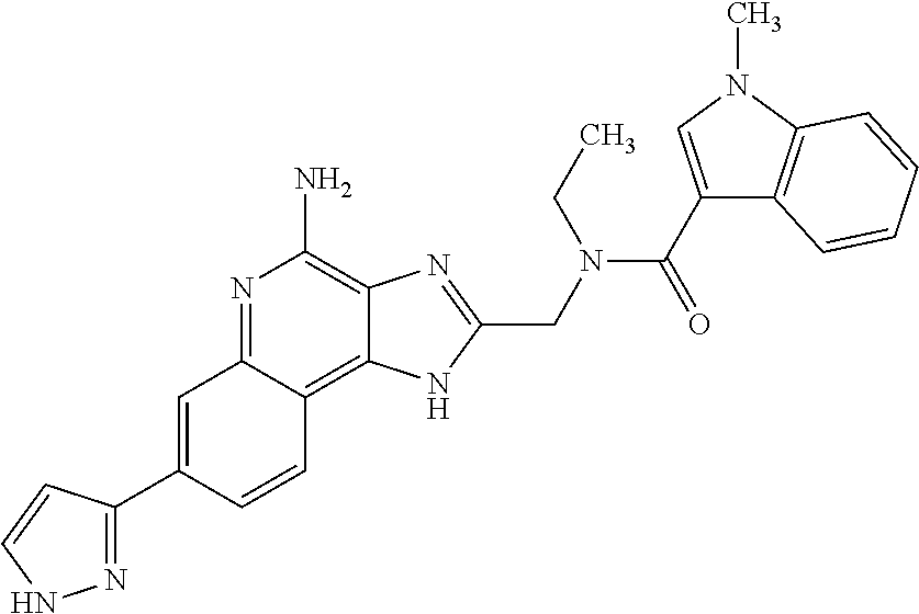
C1=C(C2=NNC=C2)C=CC2=C3C(=C(N)N=C12)N=C(CN(C(=O)C1=CN(C)C2=C1C=CC=C2)CC)N3
